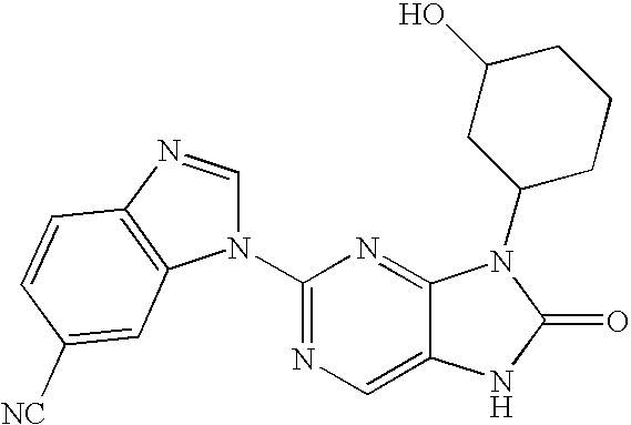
C1(N2C=NC3=C2C=C([NC])C=C3)=NC=C2C(=N1)N(C1CC(O)CCC1)C(=O)N2
